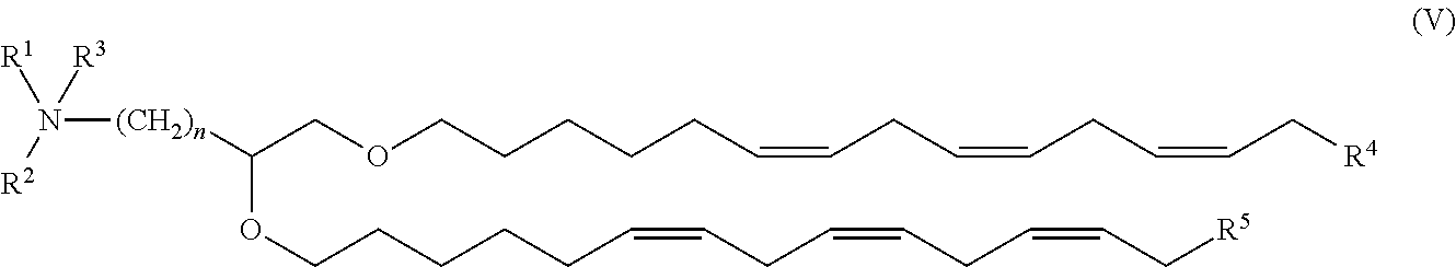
[(CH2)n](N([R2])([R1])[R3])C(COCCCCCC=CCC=CCC=CC[R4])OCCCCCC=CCC=CCC=CC[R5]
